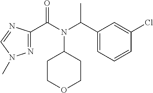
N1=C(C(N(C(C2=CC=CC(Cl)=C2)C)C2CCOCC2)=O)N=CN1C
